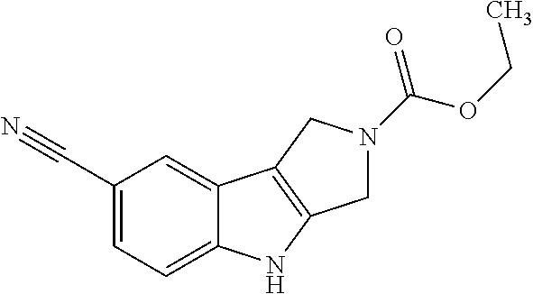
C1(C#N)=CC=C2C(=C1)C1=C(N2)CN(C(OCC)=O)C1
